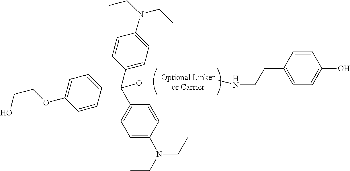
C1=CC(C(C2=CC=C(N(CC)CC)C=C2)(OC)C2=CC=C(N(CC)CC)C=C2)=CC=C1OCCO.C1=CC(CCNC)=CC=C1O
